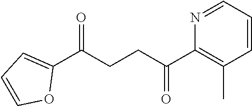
C1(C(CCC(C2=C(C)C=CC=N2)=O)=O)=CC=CO1
